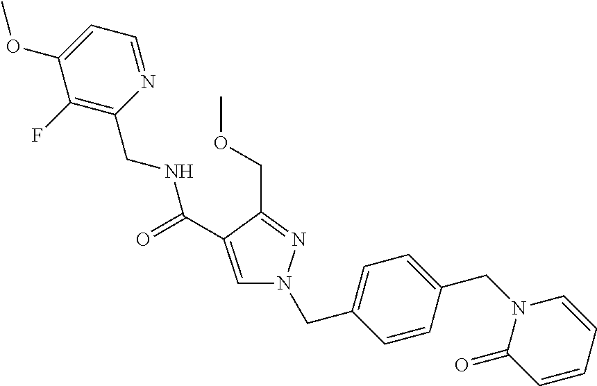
C1=C(C(NCC2=C(F)C(OC)=CC=N2)=O)C(COC)=NN1CC1=CC=C(CN2C(=O)C=CC=C2)C=C1
